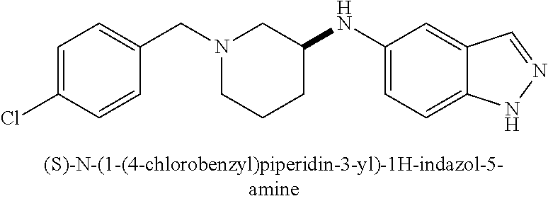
N1(CC2=CC=C(Cl)C=C2)CCCC(NC2=CC=C3C(=C2)C=NN3)C1
